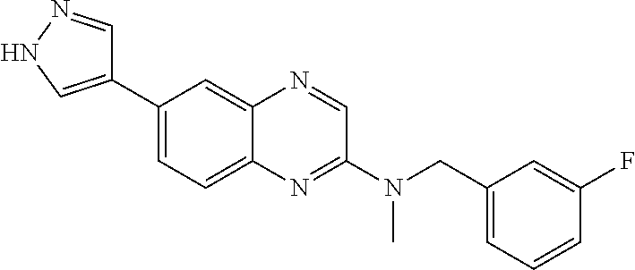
C1(C2=CNN=C2)=CC=C2C(=C1)N=CC(N(CC1=CC=CC(F)=C1)C)=N2
